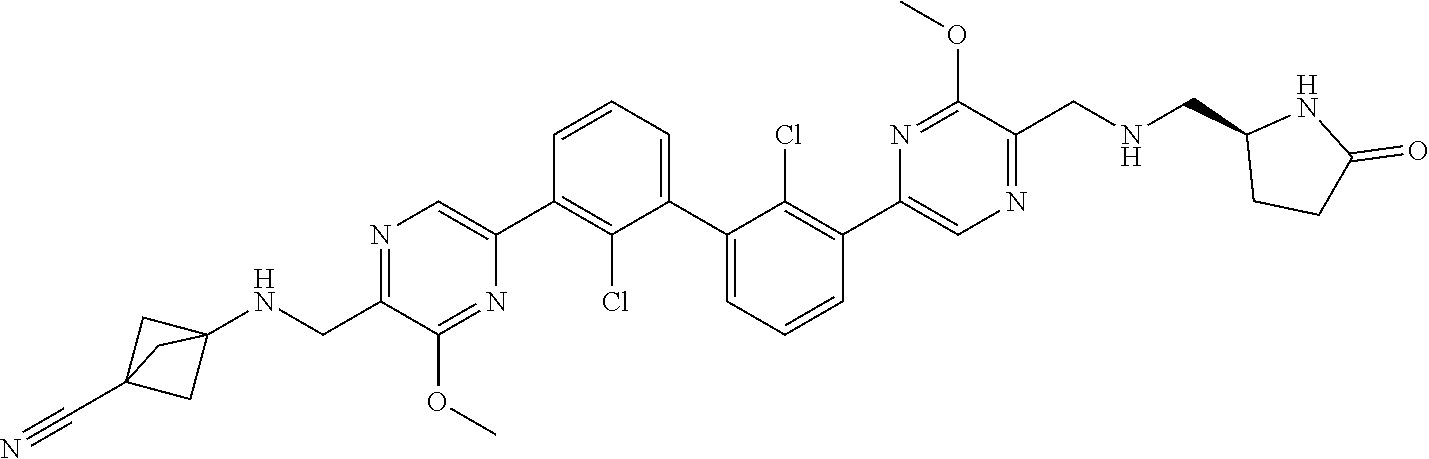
N1=C(CNC23CC(C#N)(C2)C3)C(OC)=NC(C2=C(Cl)C(C3=CC=CC(C4=CN=C(CNCC5CCC(=O)N5)C(OC)=N4)=C3Cl)=CC=C2)=C1
